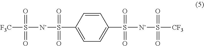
C1=CC(S([N-]S([F3C])(=O)=O)(=O)=O)=CC=C1S([N-]S([CF3])(=O)=O)(=O)=O
